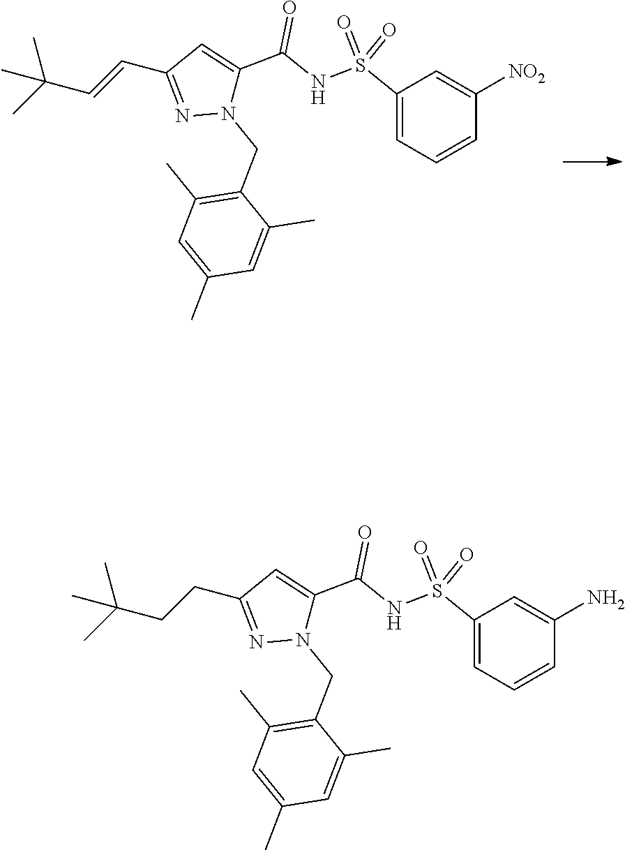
C(C1=NN(CC2=C(C)C=C(C)C=C2C)C(C(NS(C2=CC=CC([NO2])=C2)(=O)=O)=O)=C1)=CC(C)(C)C.C(C1=NN(CC2=C(C)C=C(C)C=C2C)C(C(NS(C2=CC=CC(N)=C2)(=O)=O)=O)=C1)CC(C)(C)C
